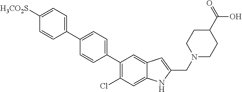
C1(C2=CC=C(C3=C(Cl)C=C4C(=C3)C=C(CN3CCC(C(=O)O)CC3)N4)C=C2)=CC=C([H3CO2S])C=C1
